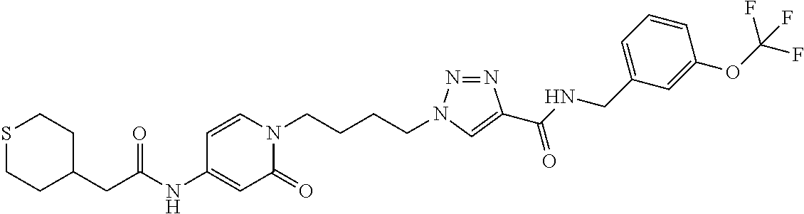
C(NC1=CC(=O)N(CCCCN2N=NC(C(NCC3=CC=CC(OC(F)(F)F)=C3)=O)=C2)C=C1)(=O)CC1CCSCC1
